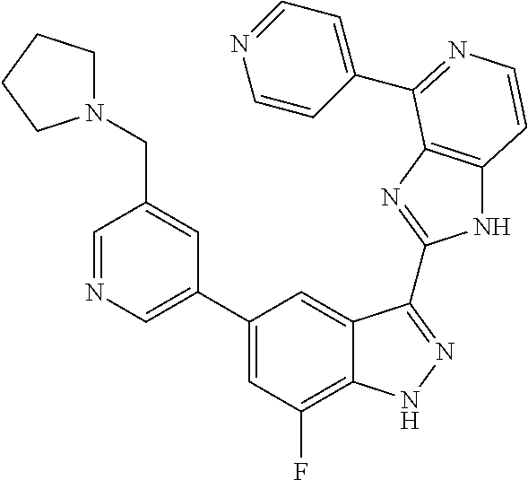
C1(C2=CN=CC(CN3CCCC3)=C2)=CC(F)=C2C(=C1)C(C1=NC3=C(N1)C=CN=C3C1=CC=NC=C1)=NN2
